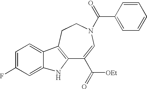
C12=C(CCN(C(=O)C3=CC=CC=C3)C=C1C([OEt])=O)C1=CC=C(F)C=C1N2
